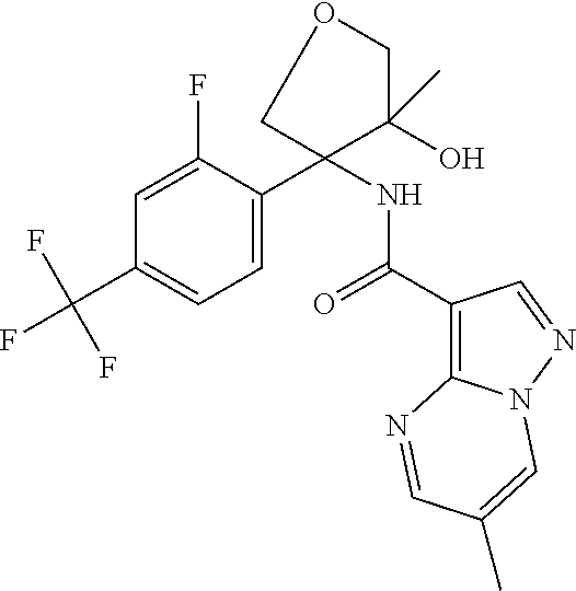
C1=C(F)C(C2(NC(C3=C4N(N=C3)C=C(C)C=N4)=O)C(O)(C)COC2)=CC=C1C(F)(F)F
